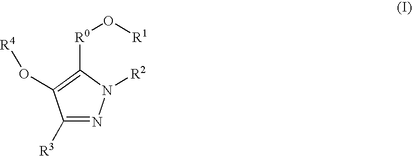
C1([R3])=NN([R2])C([R0]O[R1])=C1O[R4]
